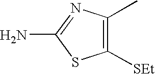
C1([SEt])=C(C)N=C(N)S1
